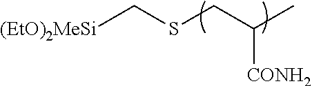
[(EtO)2MeSi]CSCC(C)[CONH2]
